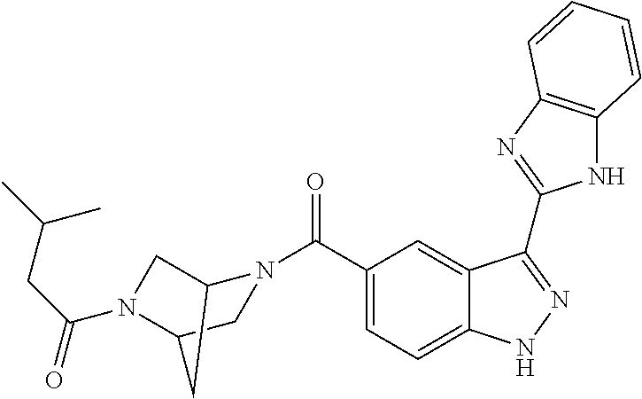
C1(C(N2C3CN(C(CC(C)C)=O)C(C2)C3)=O)=CC=C2C(=C1)C(C1=NC3=C(N1)C=CC=C3)=NN2
